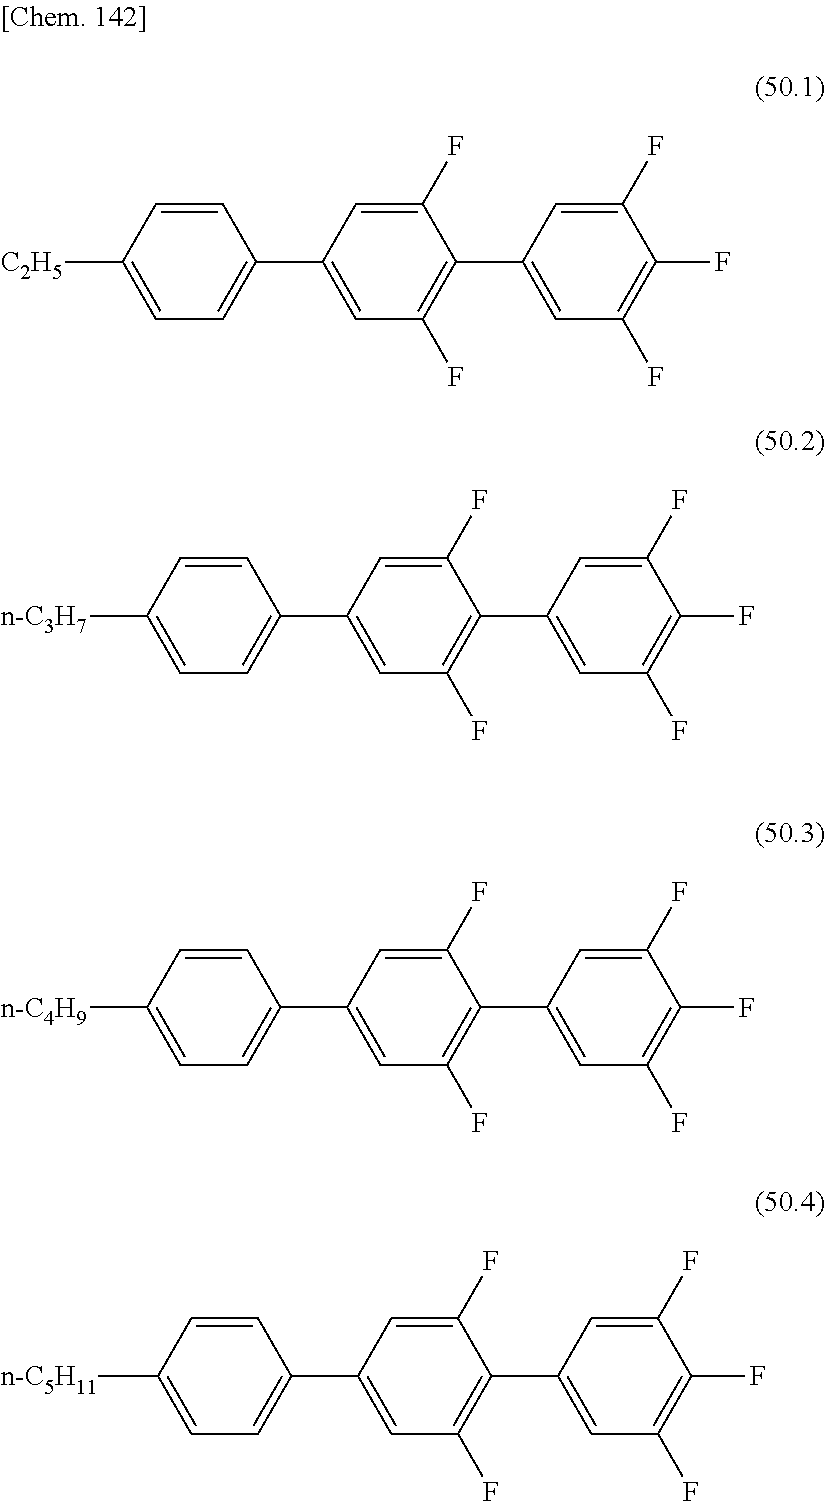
C1(C2=CC(F)=C(C3=CC(F)=C(F)C(F)=C3)C(F)=C2)=CC=C([C2H5])C=C1.C1(C2=CC(F)=C(C3=CC(F)=C(F)C(F)=C3)C(F)=C2)=CC=C([n-C3H7])C=C1.C1(C2=CC(F)=C(C3=CC(F)=C(F)C(F)=C3)C(F)=C2)=CC=C([n-C4H9])C=C1.C1(C2=CC(F)=C(C3=CC(F)=C(F)C(F)=C3)C(F)=C2)=CC=C([n-C5H11])C=C1
